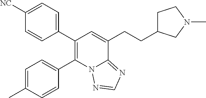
C1([NC])=CC=C(C2=C(C3=CC=C(C)C=C3)N3C(=NC=N3)C(CCC3CCN(C)C3)=C2)C=C1
